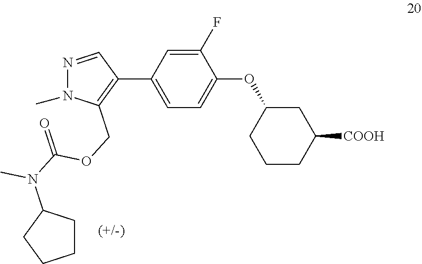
C1(F)=CC(C2=C(COC(N(C3CCCC3)C)=O)N(C)N=C2)=CC=C1OC1CCCC([COOH])C1
